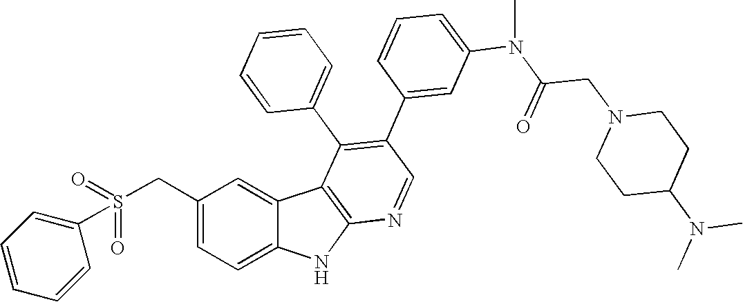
C(C1=CC=C2C(=C1)C1=C(N2)N=CC(C2=CC(N(C(CN3CCC(N(C)C)CC3)=O)C)=CC=C2)=C1C1=CC=CC=C1)S(C1=CC=CC=C1)(=O)=O
